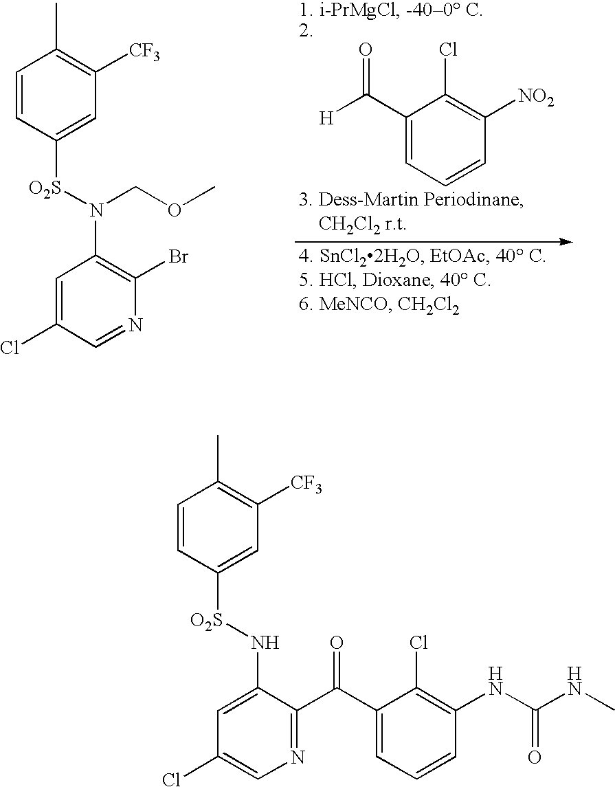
C1(Cl)=CN=C(C(C2=CC=CC(NC(NC)=O)=C2Cl)=O)C(N[O2S]C2=CC([CF3])=C(C)C=C2)=C1.C1(Cl)=CC(N([O2S]C2=CC([CF3])=C(C)C=C2)COC)=C(Br)N=C1.C1=C(C([H])=O)C(Cl)=C([NO2])C=C1
